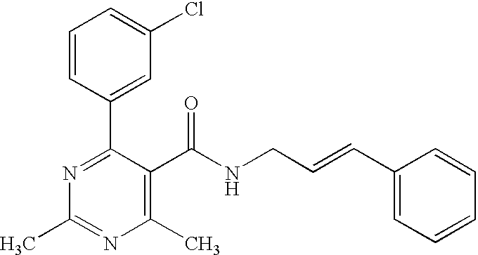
C1=CC(C2=NC(C)=NC(C)=C2C(NCC=CC2=CC=CC=C2)=O)=CC(Cl)=C1
